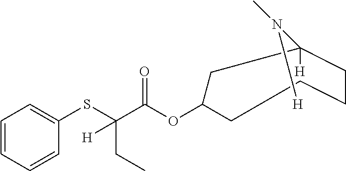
C1(SC(CC)(C(OC2CC(N(C)[H])([H])CCCC2)=O)[H])=CC=CC=C1
